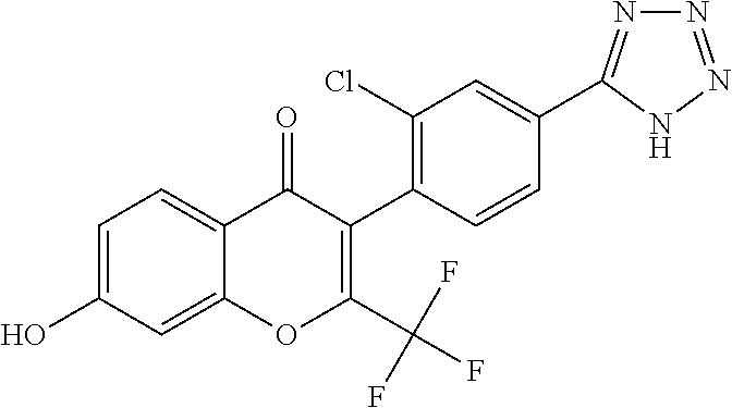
C1=C(O)C=C2C(=C1)C(=O)C(C1=C(Cl)C=C(C3=NN=NN3)C=C1)=C(C(F)(F)F)O2
